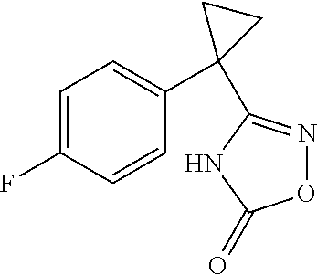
C1=C(F)C=CC(C2(C3=NOC(=O)N3)CC2)=C1
